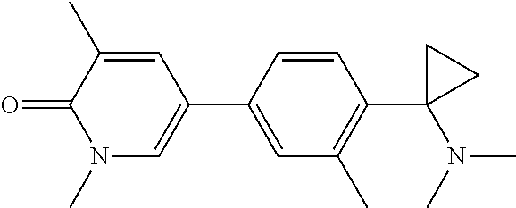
C1=C(C2=CN(C)C(=O)C(C)=C2)C=CC(C2(N(C)C)CC2)=C1C
